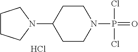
C1CC(N2CCCC2)CCN1P(=O)(Cl)Cl.Cl
